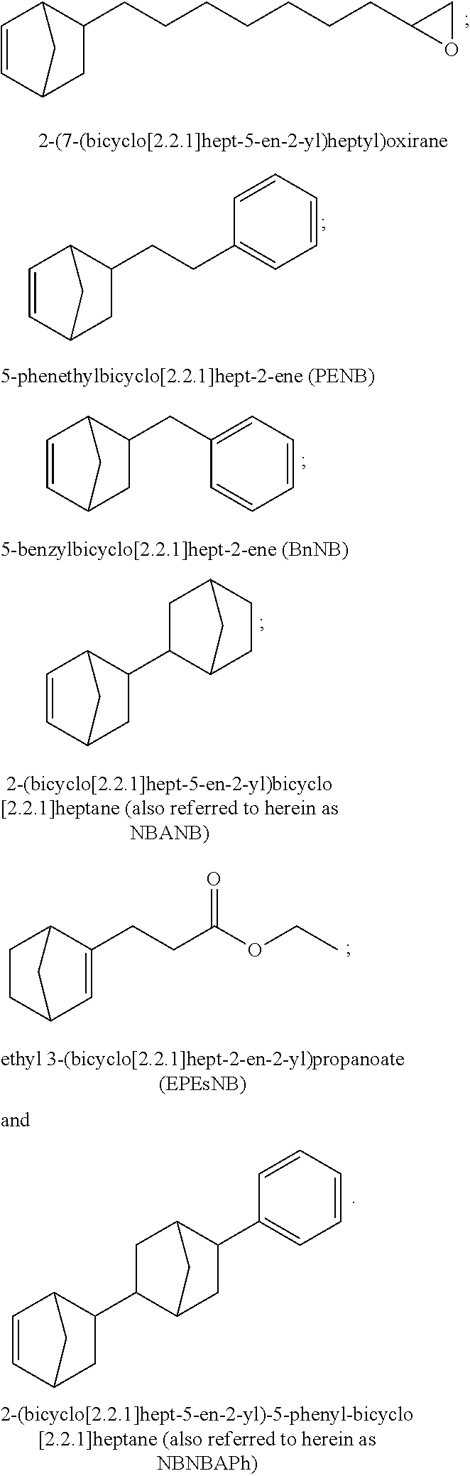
C1=CC2CC(CCCCCCCC3CO3)C1C2.C1=CC2CC(CCC3=CC=CC=C3)C1C2.C1=CC2CC(CC3=CC=CC=C3)C1C2.C1=CC2CC(C3C4CCC(C3)C4)C1C2.C1CC2C=C(CCC(OCC)=O)C1C2.C1=CC2CC(C3C4CC(C5=CC=CC=C5)C(C3)C4)C1C2
